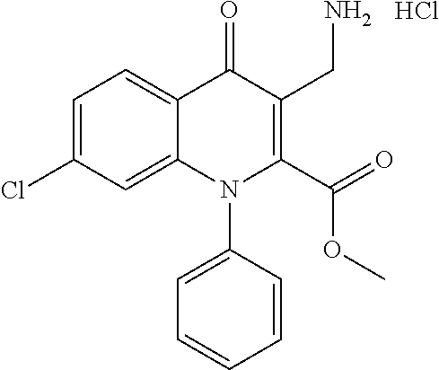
C1=C(Cl)C=C2C(=C1)C(=O)C(CN)=C(C(=O)OC)N2C1=CC=CC=C1.Cl
